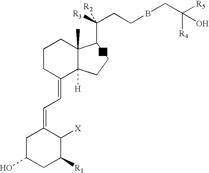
C1(=CC=C2CC(O)CC([R1])C2[X])C2([H])C(C)(CCC1)C(C([R3])(CCBCC([R5])(O)[R4])[R2])CC2
